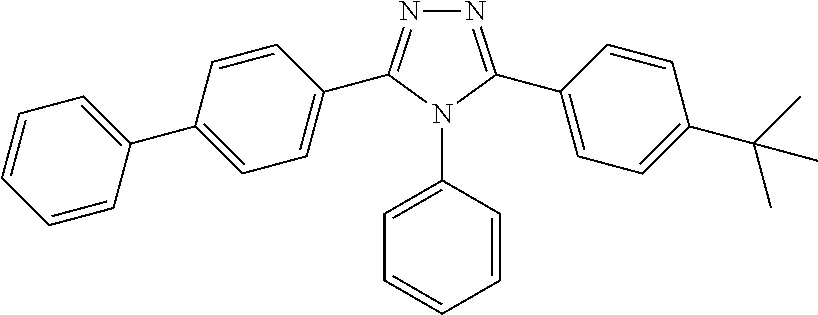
C1=CC(C2=CC=C(C3=NN=C(C4=CC=C(C(C)(C)C)C=C4)N3C3=CC=CC=C3)C=C2)=CC=C1
